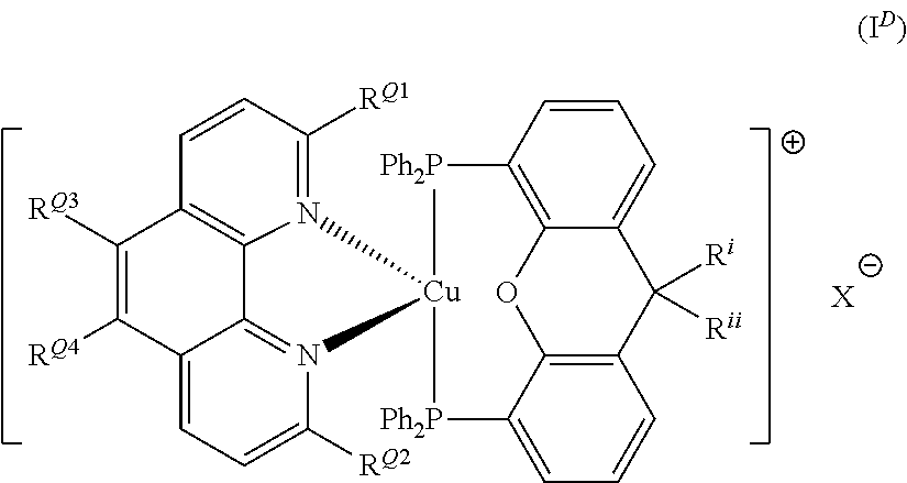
[X].C1=CC2=C3OC4=C(C=CC=C4[Ph2P][Cu]4([Ph2P]2)N2=C([RQ1])C=CC5=C2C2=N4C([RQ2])=CC=C2C([RQ4])=C5[RQ3])C([Ri])([Rii])C3=C1
